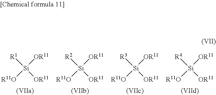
[R1][Si]([OR11])([OR11])[R11O].[R2][Si]([OR11])([OR11])[R11O].[R3][Si]([OR11])([OR11])[R11O].[R4][Si]([OR11])([OR11])[R11O]
